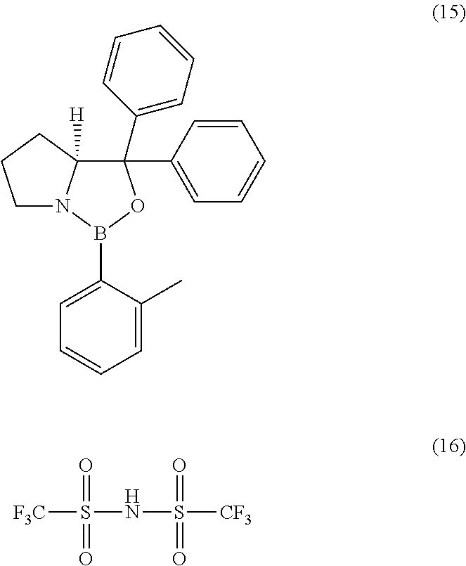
C1N2C([H])(CC1)C(C1=CC=CC=C1)(C1=CC=CC=C1)OB2C1=CC=CC=C1C.[F3C]S(=O)(=O)NS([CF3])(=O)=O
